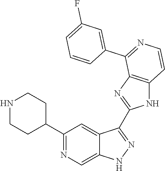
N1CCC(C2=NC=C3C(=C2)C(C2=NC4=C(N2)C=CN=C4C2=CC(F)=CC=C2)=NN3)CC1
